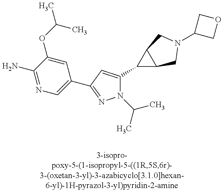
N1=C(N)C(OC(C)C)=CC(C2=NN(C(C)C)C(C3C4C3CN(C3COC3)C4)=C2)=C1
